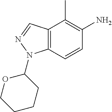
C1(N)=C(C)C2=C(N(C3CCCCO3)N=C2)C=C1
